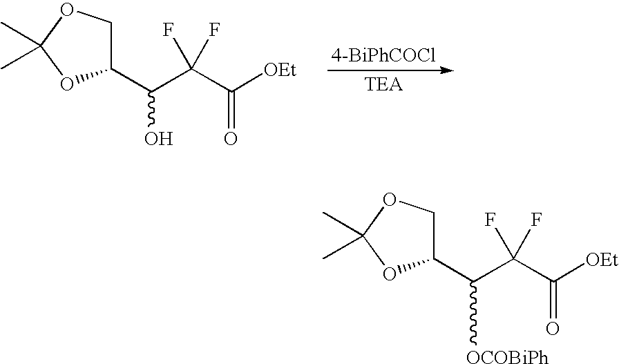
C1(C(C(C([OEt])=O)(F)F)O)COC(C)(C)O1.C1(C(C(C([OEt])=O)(F)F)[OCOBiPh])COC(C)(C)O1
